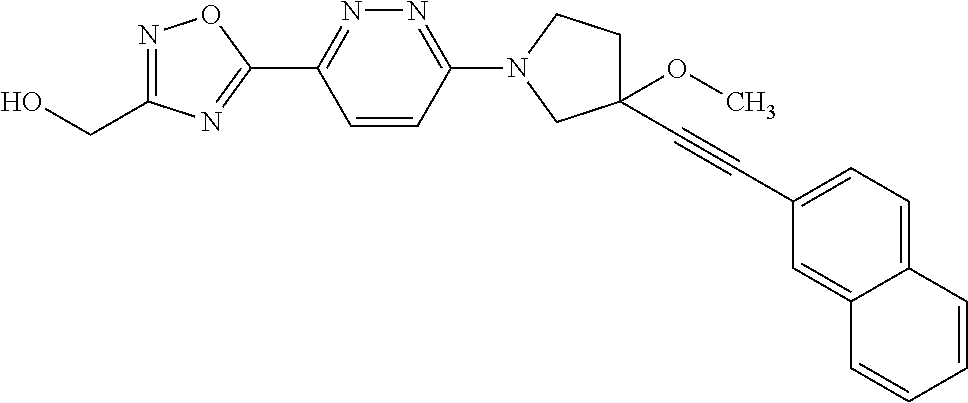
OCC1=NOC(C2=NN=C(N3CCC(OC)(C#CC4=CC=C5C(=C4)C=CC=C5)C3)C=C2)=N1
